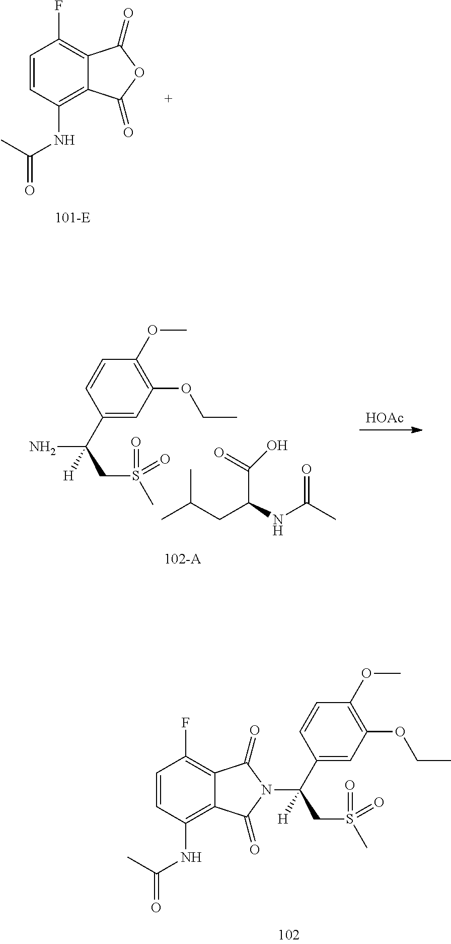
[HOAc].NC(C1=CC(OCC)=C(OC)C=C1)(CS(C)(=O)=O)[H].CC(CC(NC(C)=O)C(=O)O)C.C1=CC(NC(=O)C)=C2C(=C1F)C(=O)N(C(C1=CC(OCC)=C(OC)C=C1)(CS(C)(=O)=O)[H])C2=O.C1=CC(NC(=O)C)=C2C(=C1F)C(=O)OC2=O
